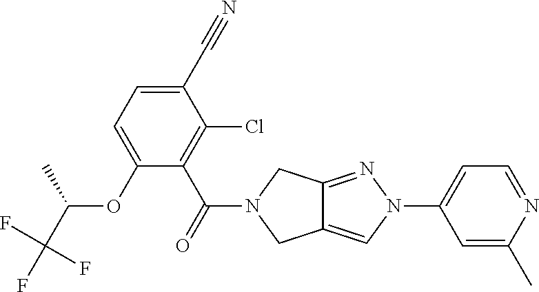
C1(C#N)=CC=C(OC(C)C(F)(F)F)C(C(=O)N2CC3=CN(C4=CC=NC(C)=C4)N=C3C2)=C1Cl
